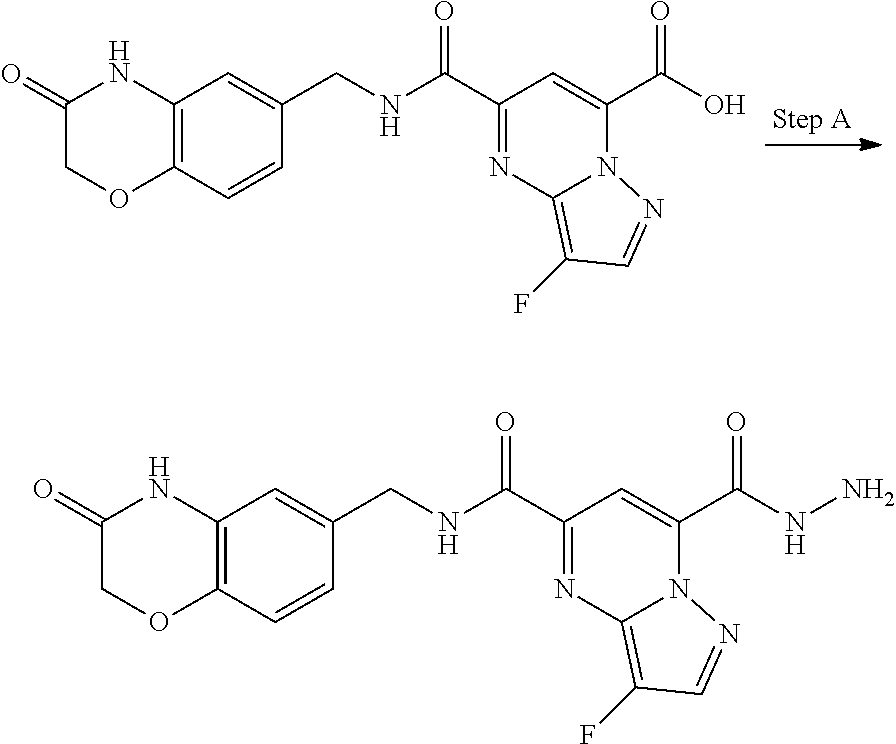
C1(=O)COC2=C(N1)C=C(CNC(=O)C1=NC3=C(F)C=NN3C(C(=O)O)=C1)C=C2.C1(=O)COC2=C(N1)C=C(CNC(=O)C1=NC3=C(F)C=NN3C(C(=O)NN)=C1)C=C2
